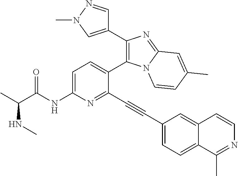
C1=C(NC(C(C)NC)=O)N=C(C#CC2=CC=C3C(=C2)C=CN=C3C)C(C2=C(C3=CN(C)N=C3)N=C3N2C=CC(C)=C3)=C1
